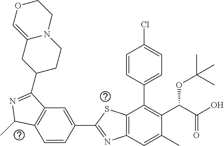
C1=CC(C2=NC3=C(S2)C(C2=CC=C(Cl)C=C2)=C(C(C(O)=O)OC(C)(C)C)C(C)=C3)=CC2=C1C(C)N=C2C1CCN2C(=COCC2)C1
